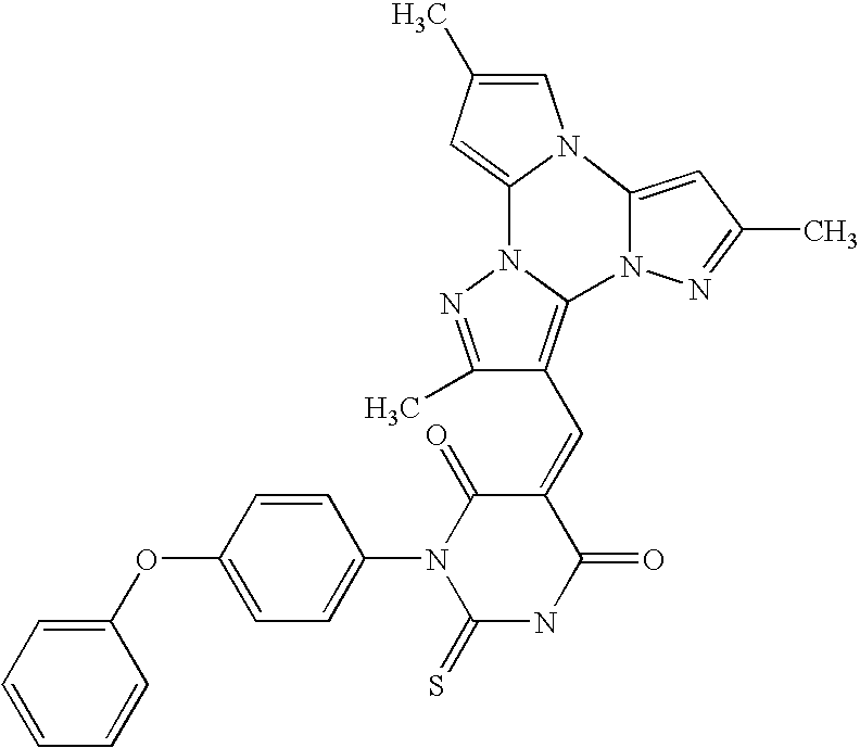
C1(=CC2=C3N(N=C2C)C2=CC(C)=CN2C2=CC(C)=NN32)C(=O)N(C2=CC=C(OC3=CC=CC=C3)C=C2)C(=S)NC1=O
